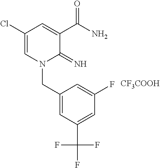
C1(Cl)=CN(CC2=CC(C(F)(F)F)=CC(F)=C2)C(=N)C(C(N)=O)=C1.[CF3COOH]
